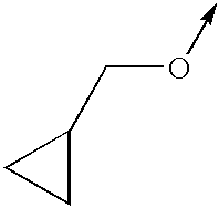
C1(CO->C)CC1
